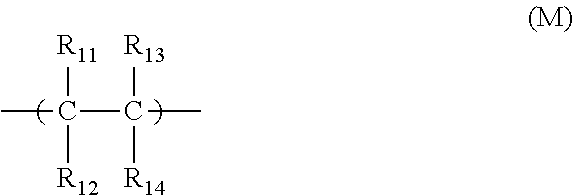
[R11]C([R12])(C(C)([R13])[R14])C
